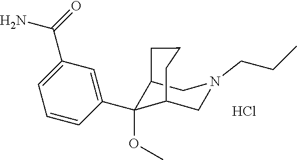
C12C(OC)(C3=CC(C(=O)N)=CC=C3)C(CN(CCC)C1)CCC2.Cl
